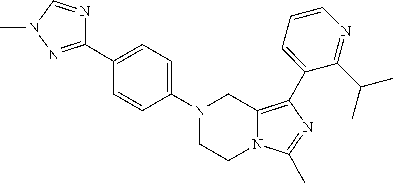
N1(C2=CC=C(C3=NN(C)C=N3)C=C2)CCN2C(=C(C3=CC=CN=C3C(C)C)N=C2C)C1
